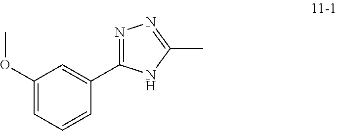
C1(OC)=CC=CC(C2=NN=C(C)N2)=C1
